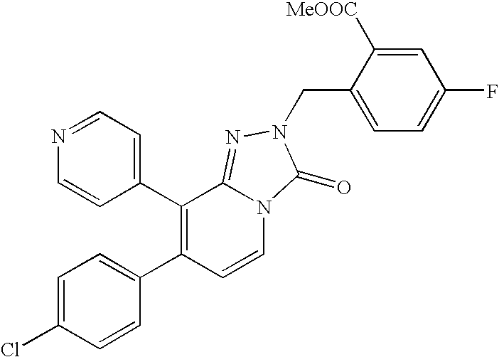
C1(C2=C(C3=CC=C(Cl)C=C3)C=CN3C2=NN(CC2=CC=C(F)C=C2[MeOOC])C3=O)=CC=NC=C1
